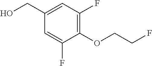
C1=C(F)C(OCCF)=C(F)C=C1CO
